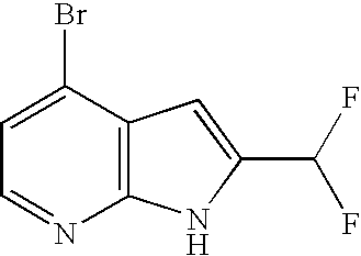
C1=C(Br)C2=C(N=C1)NC(C(F)F)=C2
